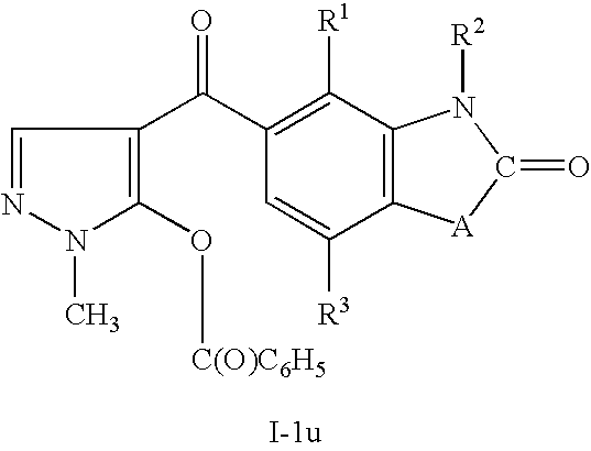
C1=NN(C)C(O[C(O)C6H5])=C1C(C1=C([R1])C2=C(C([R3])=C1)[A]C(=O)N2[R2])=O
